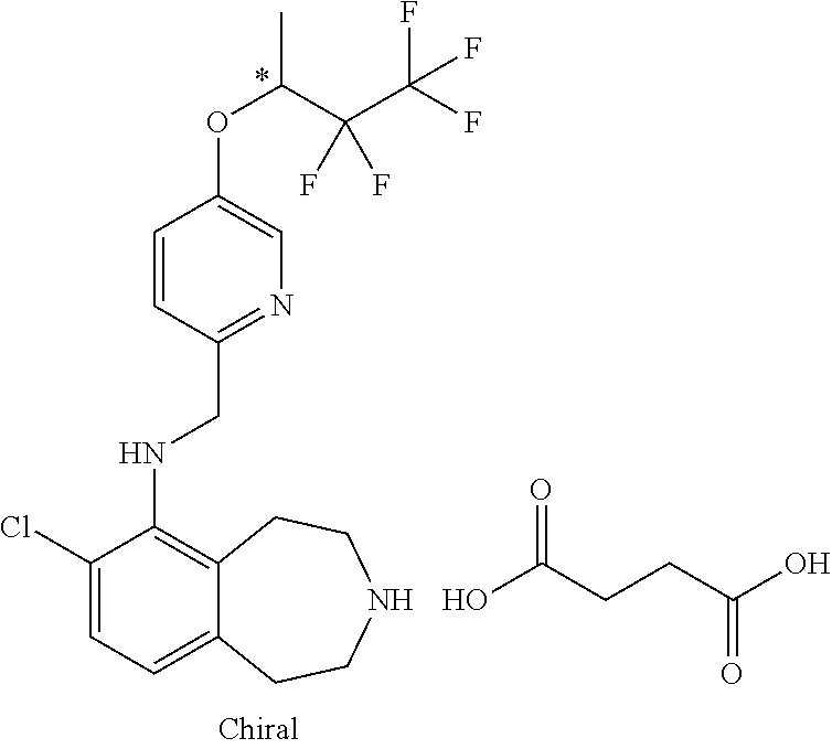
C1(Cl)=CC=C2C(=C1NCC1=NC=C(OC(C)C(C(F)(F)F)(F)F)C=C1)CCNCC2.OC(CCC(O)=O)=O
